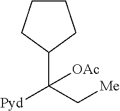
[Pyd]C(C[Me])(C1CCCC1)[OAc]
